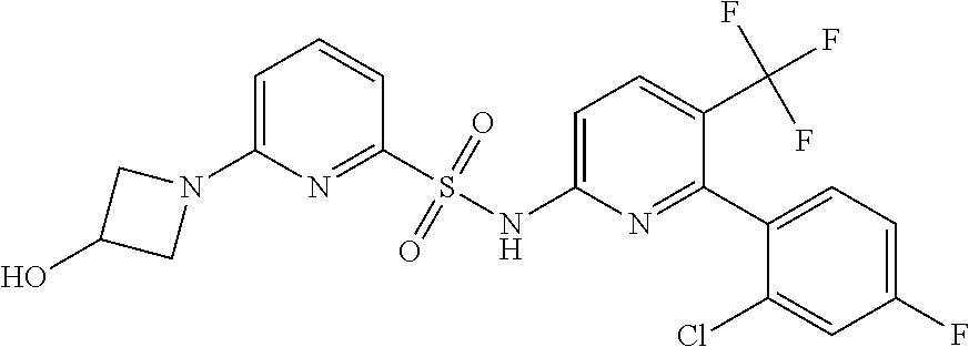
C1=C(N2CC(O)C2)N=C(S(NC2=CC=C(C(F)(F)F)C(C3=CC=C(F)C=C3Cl)=N2)(=O)=O)C=C1
